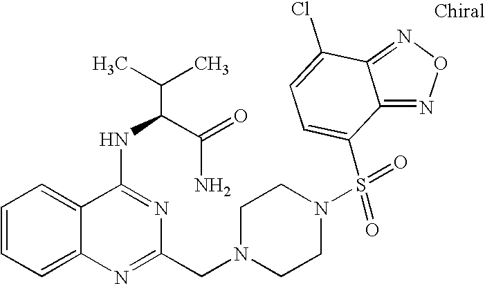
C1=CC=C2C(=C1)C(NC(C(N)=O)C(C)C)=NC(CN1CCN(S(=O)(=O)C3=CC=C(Cl)C4=NON=C34)CC1)=N2
